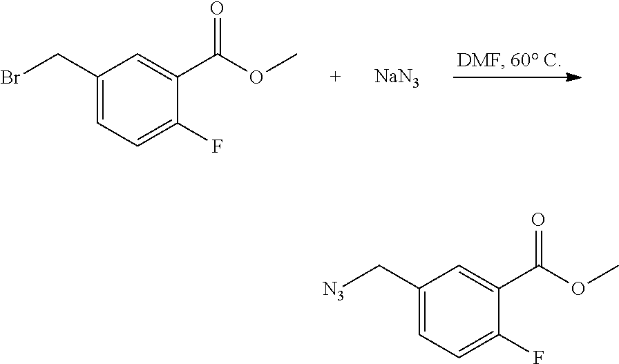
C1(CBr)=CC=C(F)C(C(OC)=O)=C1.[NaN3].C1(C[N3])=CC=C(F)C(C(OC)=O)=C1
